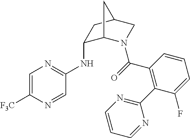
C1=C([F3C])N=CC(NC2C3N(C(=O)C4=C(C5=NC=CC=N5)C(F)=CC=C4)CC(C2)C3)=N1
